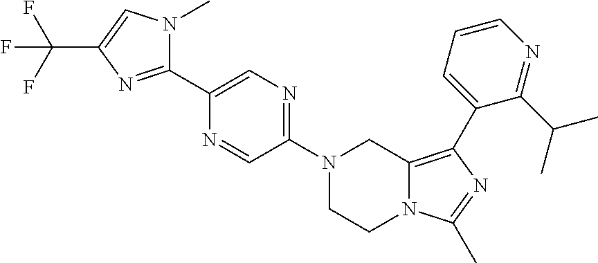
N1(C2=NC=C(C3=NC(C(F)(F)F)=CN3C)N=C2)CCN2C(=C(C3=CC=CN=C3C(C)C)N=C2C)C1
